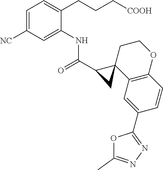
C1(C(=O)NC2=CC([NC])=CC=C2CCC[COOH])C2(C3=C(OCC2)C=CC(C2=NN=C(C)O2)=C3)C1
